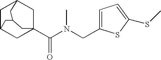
C1C2CC3(C(N(CC4=CC=C(SC)S4)C)=O)CC1CC(C2)C3
